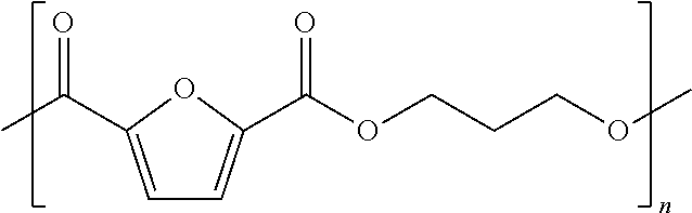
C1=C(C(C)=O)OC(C(OCCCOC)=O)=C1
